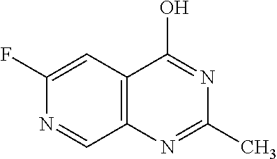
N1=C(O)C2=C(N=C1C)C=NC(F)=C2
